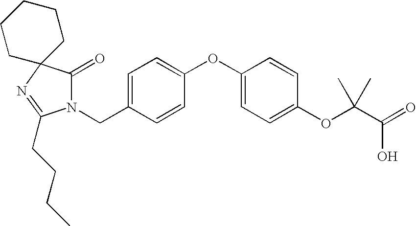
N1(CC2=CC=C(OC3=CC=C(OC(C(=O)O)(C)C)C=C3)C=C2)C(=O)C2(N=C1CCCC)CCCCC2
